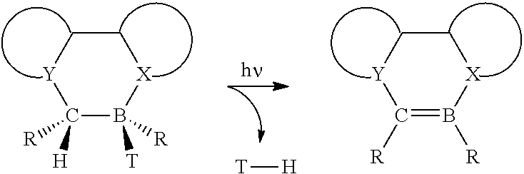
C1C[Y]C([H])([R])B([T])([R])[X]1.C1C[Y]C([R])=B([R])[X]1.[T][H]
